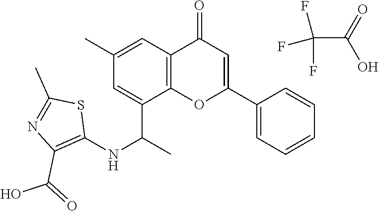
C1=C(C(C)NC2=C(C(=O)O)N=C(C)S2)C2=C(C=C1C)C(=O)C=C(C1=CC=CC=C1)O2.FC(F)(C(=O)O)F
